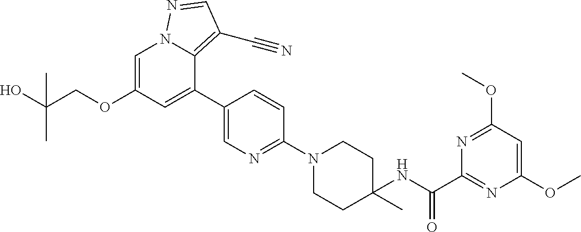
C1=C(OCC(O)(C)C)C=C(C2=CN=C(N3CCC(NC(C4=NC(OC)=CC(OC)=N4)=O)(C)CC3)C=C2)C2=C(C#N)C=NN12
